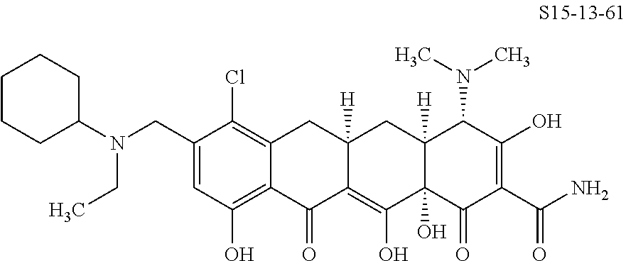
C12=C(Cl)C(CN(C3CCCCC3)CC)=CC(O)=C1C(=O)C1=C(O)C3(O)C([H])(CC1([H])C2)C(N(C)C)C(O)=C(C(N)=O)C3=O
